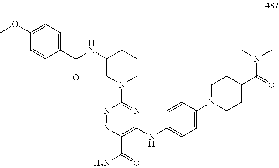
C1(N2CCCC(NC(=O)C3=CC=C(OC)C=C3)C2)=NC(NC2=CC=C(N3CCC(C(=O)N(C)C)CC3)C=C2)=C(C(N)=O)N=N1
